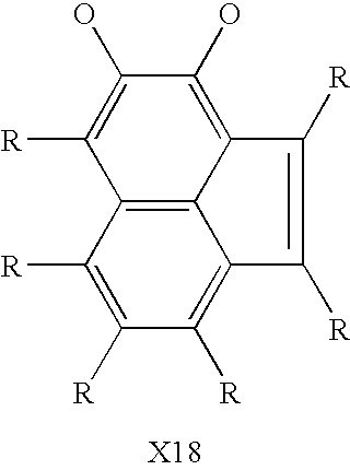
C1([R])=C([R])C2=C3C(=C1[R])C([R])=C([R])C3=C(O)C(O)=C2[R]
